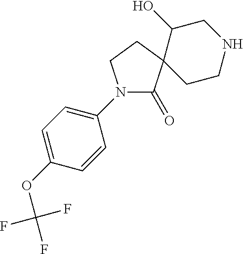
N1(C2=CC=C(OC(F)(F)F)C=C2)C(=O)C2(CC1)CCNCC2O
